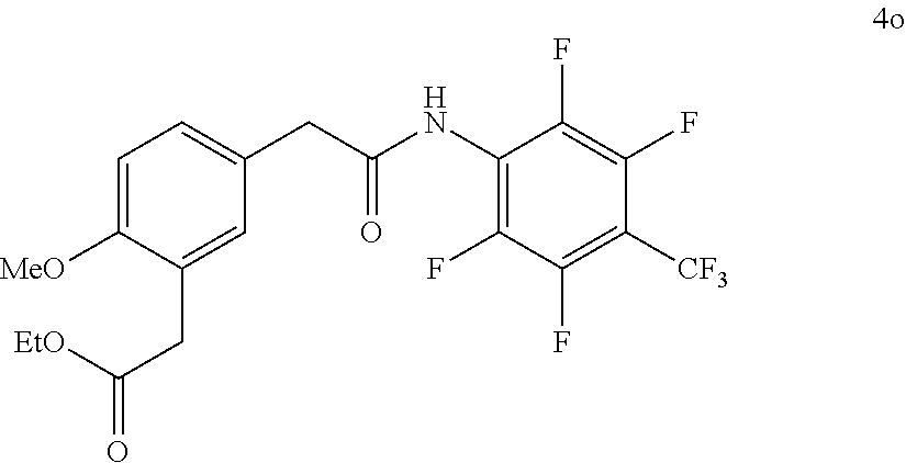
C1=C([MeO])C(CC(=O)[EtO])=CC(CC(=O)NC2=C(F)C(F)=C([CF3])C(F)=C2F)=C1
